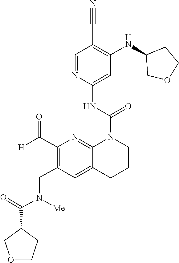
C1(NC2COCC2)=C(C#N)C=NC(NC(=O)N2C3=NC(C([H])=O)=C(CN([Me])C(C4COCC4)=O)C=C3CCC2)=C1
